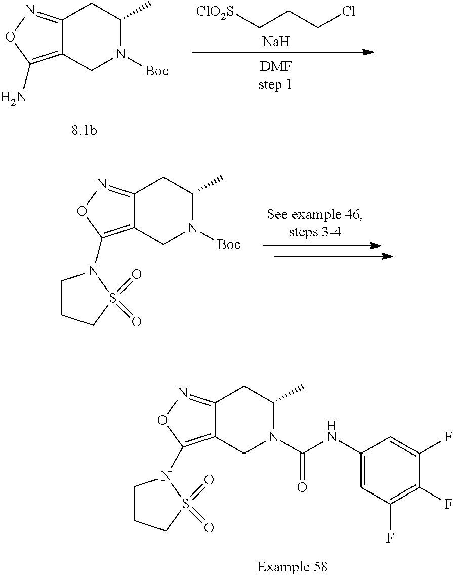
C12=NOC(N)=C1CN([Boc])C(C)C2.[ClO2S]CCCCl.[Na].C12=NOC(N3CCCS3(=O)=O)=C1CN([Boc])C(C)C2.C12=NOC(N3CCCS3(=O)=O)=C1CN(C(NC1=CC(F)=C(F)C(F)=C1)=O)C(C)C2
